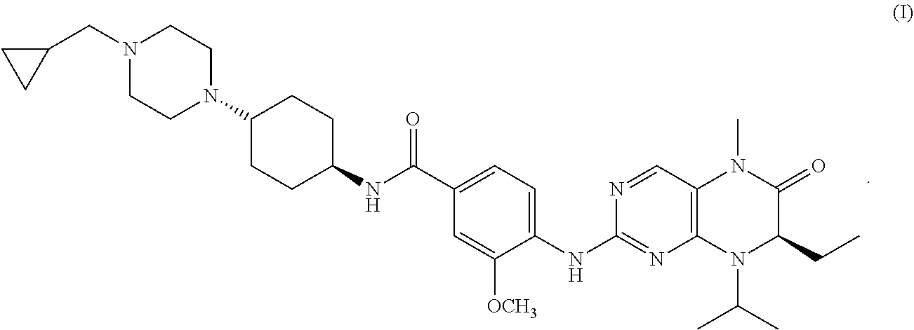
C1=C([OCH3])C(NC2=NC3=C(C=N2)N(C)C(=O)C(CC)N3C(C)C)=CC=C1C(NC1CCC(N2CCN(CC3CC3)CC2)CC1)=O
